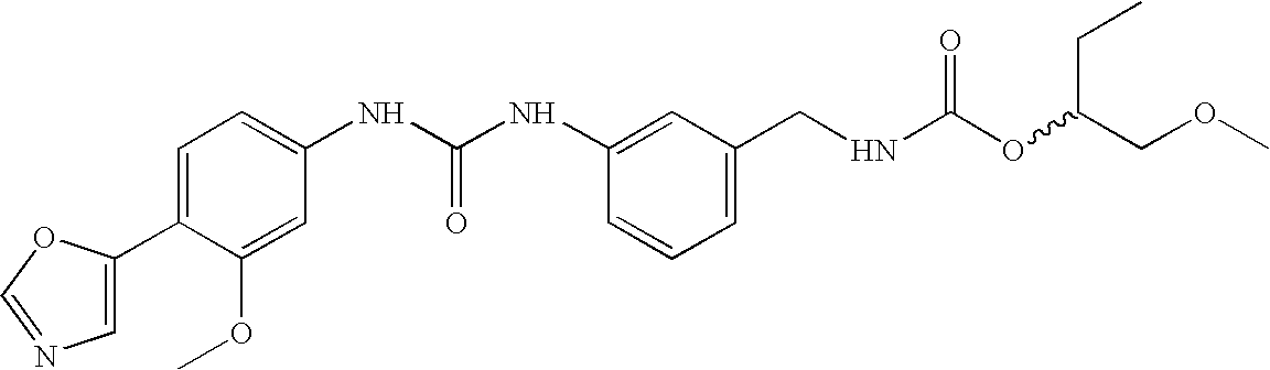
C1(C2=CN=CO2)=CC=C(NC(NC2=CC(CNC(OC(COC)CC)=O)=CC=C2)=O)C=C1OC
